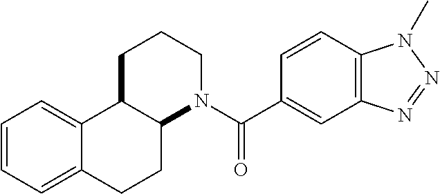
C12=CC=CC=C1CCC1C2CCCN1C(=O)C1=CC2=C(C=C1)N(C)N=N2
